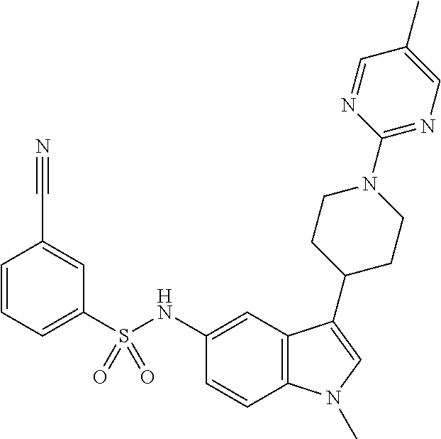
C1(S(NC2=CC3=C(C=C2)N(C)C=C3C2CCN(C3=NC=C(C)C=N3)CC2)(=O)=O)=CC=CC(C#N)=C1
